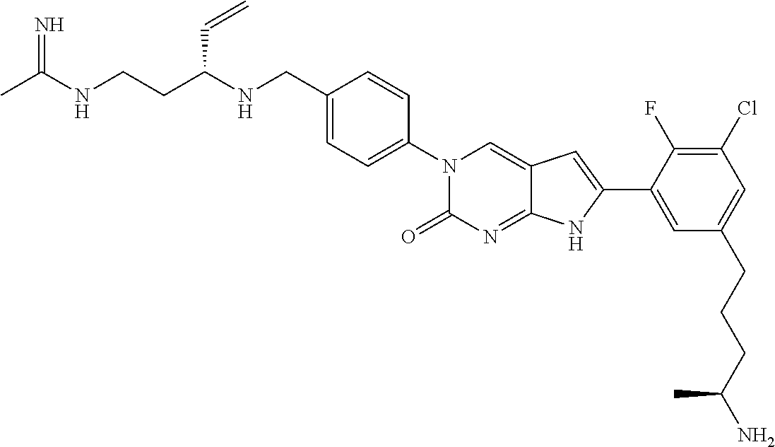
CC(NCCC(NCC1=CC=C(N2C(=O)N=C3C(=C2)C=C(C2=CC(CCCC(N)C)=CC(Cl)=C2F)N3)C=C1)C=C)=N
